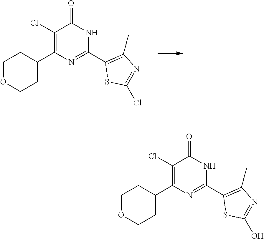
C1(Cl)=C(C2CCOCC2)N=C(C2=C(C)N=C(Cl)S2)NC1=O.C1(Cl)=C(C2CCOCC2)N=C(C2=C(C)N=C(O)S2)NC1=O
